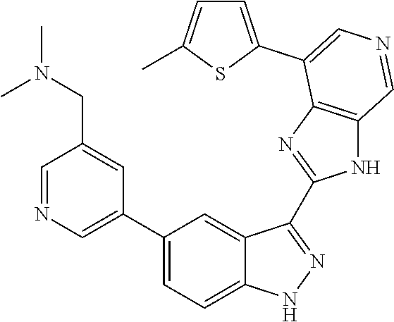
C1(C2=CN=CC(CN(C)C)=C2)=CC=C2C(=C1)C(C1=NC3=C(N1)C=NC=C3C1=CC=C(C)S1)=NN2
